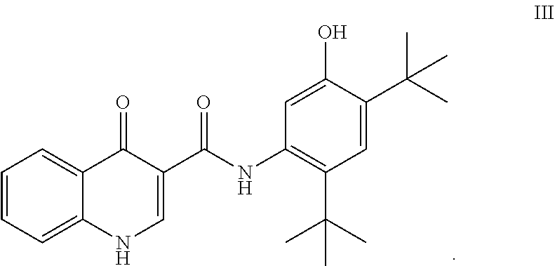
C1=C(O)C(C(C)(C)C)=CC(C(C)(C)C)=C1NC(C1=CNC2=CC=CC=C2C1=O)=O
